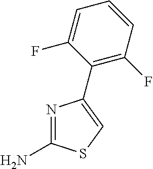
C1(C2=CSC(N)=N2)=C(F)C=CC=C1F
